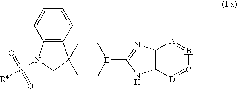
C12=C(C=CC=C1)C1(CN2S([R4])(=O)=O)CC[E](C2=NC3=C(N2)[D]=CB=[A]3)CC1
